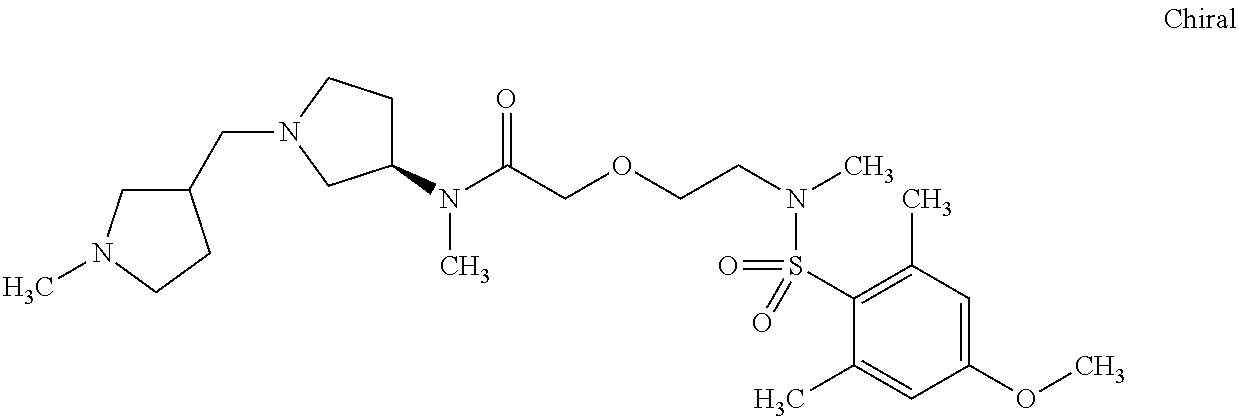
C(N1CC(N(C(COCCN(C)S(C2=C(C)C=C(OC)C=C2C)(=O)=O)=O)C)CC1)C1CN(C)CC1
